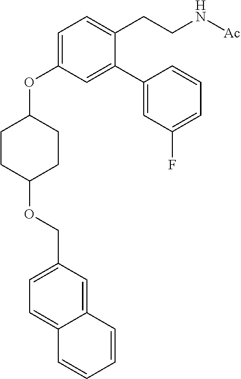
C1=C(OC2CCC(OCC3=CC=C4C(=C3)C=CC=C4)CC2)C=C(C2=CC(F)=CC=C2)C(CCN[Ac])=C1
